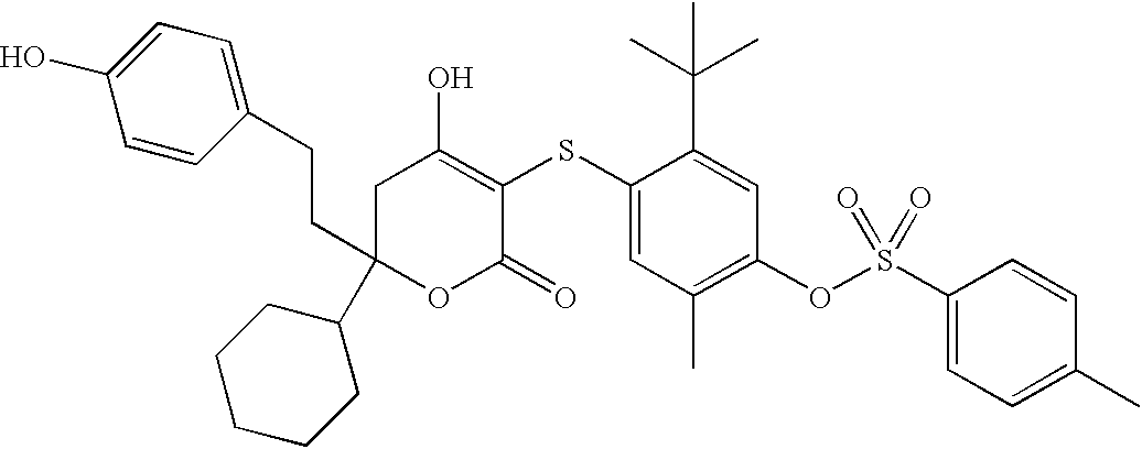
C1(C2(CCC3=CC=C(O)C=C3)OC(=O)C(SC3=CC(C)=C(OS(=O)(C4=CC=C(C)C=C4)=O)C=C3C(C)(C)C)=C(O)C2)CCCCC1
